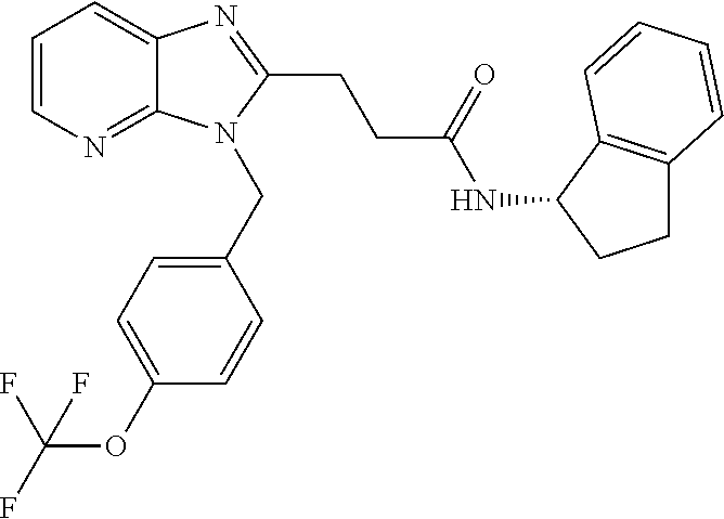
C1=CN=C2C(=C1)N=C(CCC(NC1C3=C(CC1)C=CC=C3)=O)N2CC1=CC=C(OC(F)(F)F)C=C1
